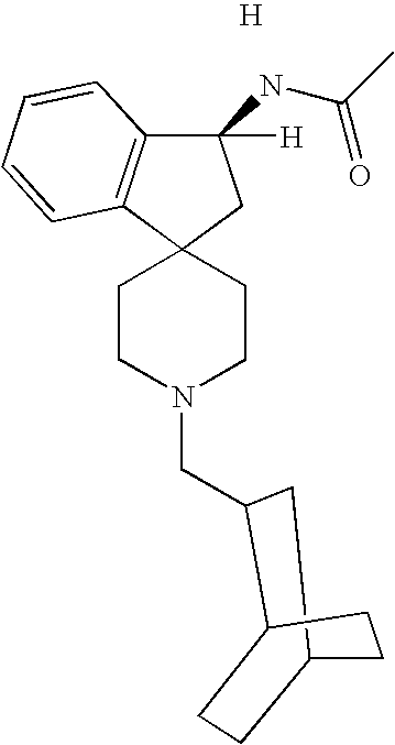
C1(NC(C)=O)([H])C2=C(C3(C1)CCN(CC1C4CCC(C1)CC4)CC3)C=CC=C2.[H]
